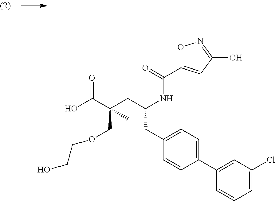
C1=CC=C(Cl)C=C1C1=CC=C(CC(CC(C(O)=O)(COCCO)C)NC(C2=CC(O)=NO2)=O)C=C1
